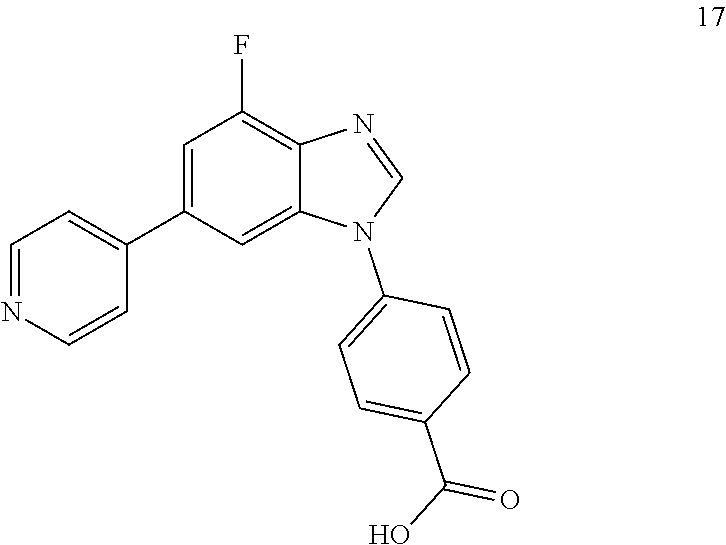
C1=NC=CC(C2=CC(F)=C3C(=C2)N(C2=CC=C(C(=O)O)C=C2)C=N3)=C1
